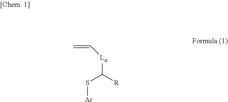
[La](C([R])S[Ar])C=C
